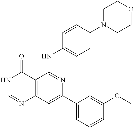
C12=C(C=C(C3=CC=CC(OC)=C3)N=C1NC1=CC=C(N3CCOCC3)C=C1)N=CNC2=O
